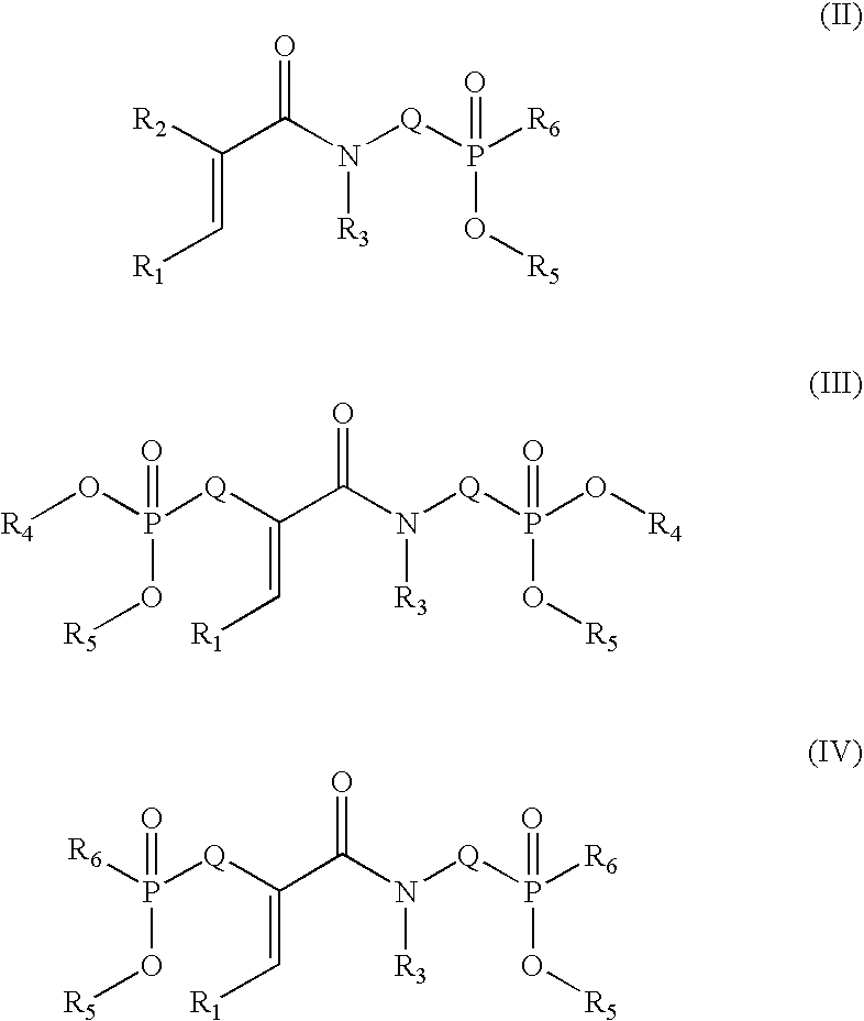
[R2]C(=C[R1])C(N([Q]P([R6])(O[R5])=O)[R3])=O.[Q](C(=C[R1])C(N([Q]P(O[R4])(O[R5])=O)[R3])=O)P(O[R4])(O[R5])=O.[Q](C(=C[R1])C(N([Q]P([R6])(O[R5])=O)[R3])=O)P([R6])(O[R5])=O
